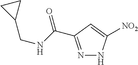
N1=C(C(=O)NCC2CC2)C=C([NO2])N1
